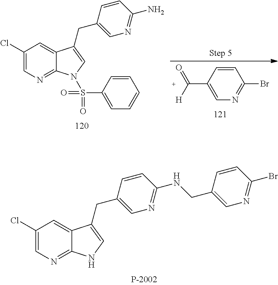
C1(Cl)=CN=C2C(=C1)C(CC1=CN=C(N)C=C1)=CN2S(C1=CC=CC=C1)(=O)=O.C1=CC(C(=O)[H])=CN=C1Br.C1(Cl)=CN=C2C(=C1)C(CC1=CN=C(NCC3=CN=C(Br)C=C3)C=C1)=CN2
